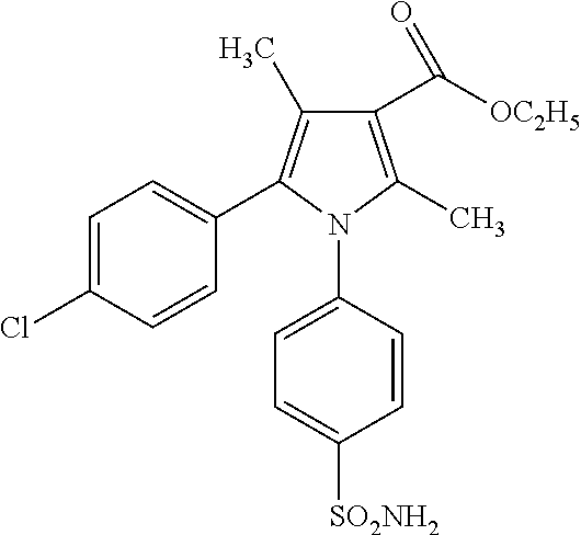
C1(C([OC2H5])=O)=C(C)N(C2=CC=C([SO2NH2])C=C2)C(C2=CC=C(Cl)C=C2)=C1C
